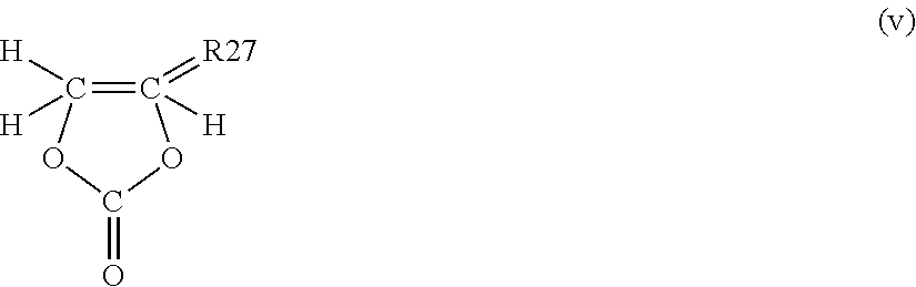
C1(=[R27])([H])=C([H])([H])OC(=O)O1
